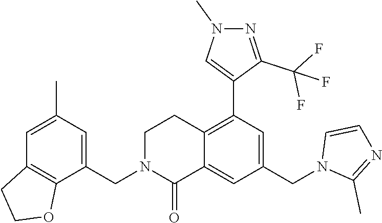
C1=C(C)C=C(CN2CCC3=C(C4=CN(C)N=C4C(F)(F)F)C=C(CN4C(C)=NC=C4)C=C3C2=O)C2=C1CCO2
